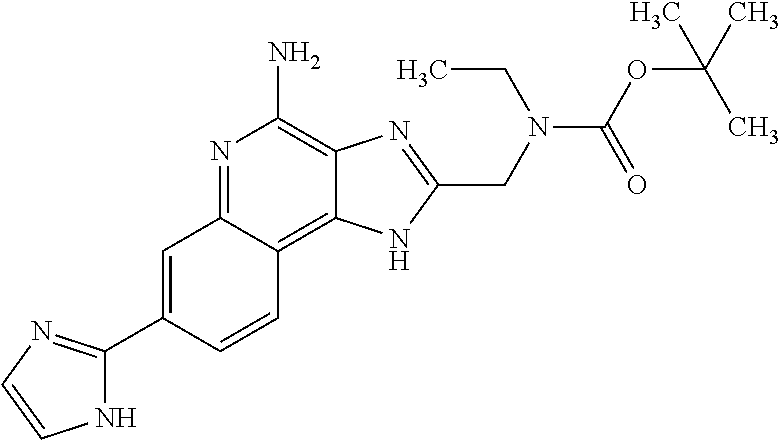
C1=C(C2=NC=CN2)C=CC2=C3C(=C(N)N=C12)N=C(CN(C(OC(C)(C)C)=O)CC)N3
